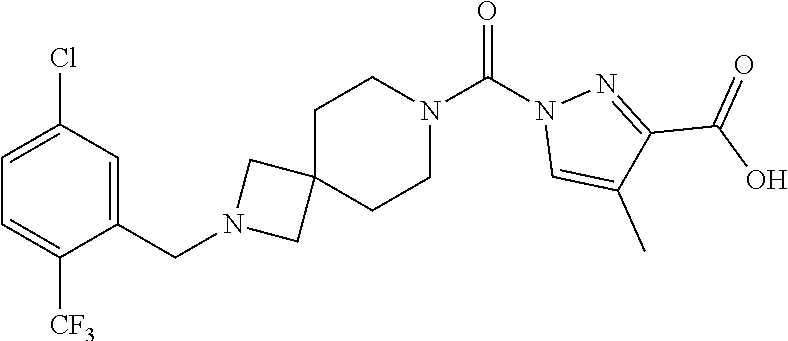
C1=C(Cl)C=C(CN2CC3(C2)CCN(C(=O)N2C=C(C)C(C(O)=O)=N2)CC3)C([CF3])=C1
